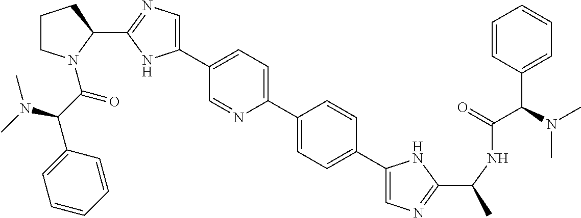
C1(C2=CC=C(C3=CC=C(C4=CN=C(C(C)NC(=O)C(C5=CC=CC=C5)N(C)C)N4)C=C3)N=C2)=CN=C(C2N(C(C(C3=CC=CC=C3)N(C)C)=O)CCC2)N1
